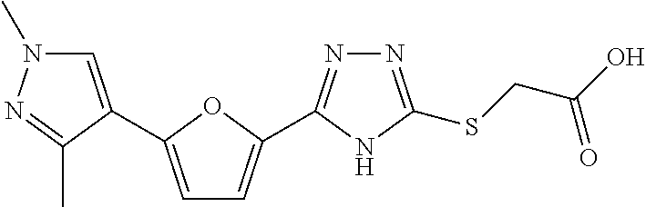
N1=C(SCC(O)=O)NC(C2=CC=C(C3=CN(C)N=C3C)O2)=N1
